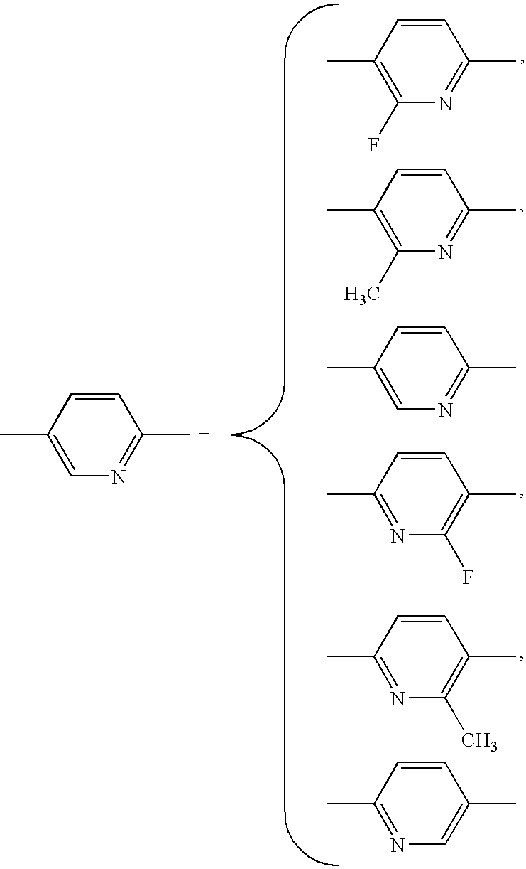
CC1=CN=C(C)C=C1.C1=CC(C)=C(F)N=C1C.C1=CC(C)=C(C)N=C1C.C1=CC(C)=CN=C1C.C1=CC(C)=NC(F)=C1C.C1=CC(C)=NC(C)=C1C.C1=CC(C)=NC=C1C
